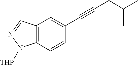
C12=C(C=CC(C#CCC(C)C)=C1)N([THP])N=C2
